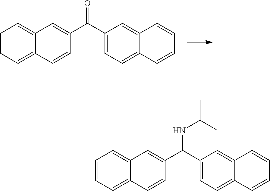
C1=CC=C2C(=C1)C=C(C(C1=CC=C3C(=C1)C=CC=C3)=O)C=C2.C1=CC=C2C(=C1)C=C(C(C1=CC=C3C(=C1)C=CC=C3)NC(C)C)C=C2
